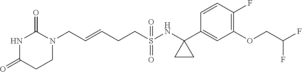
C(=CCCS(NC1(C2=CC(OCC(F)F)=C(F)C=C2)CC1)(=O)=O)CN1C(=O)NC(=O)CC1
